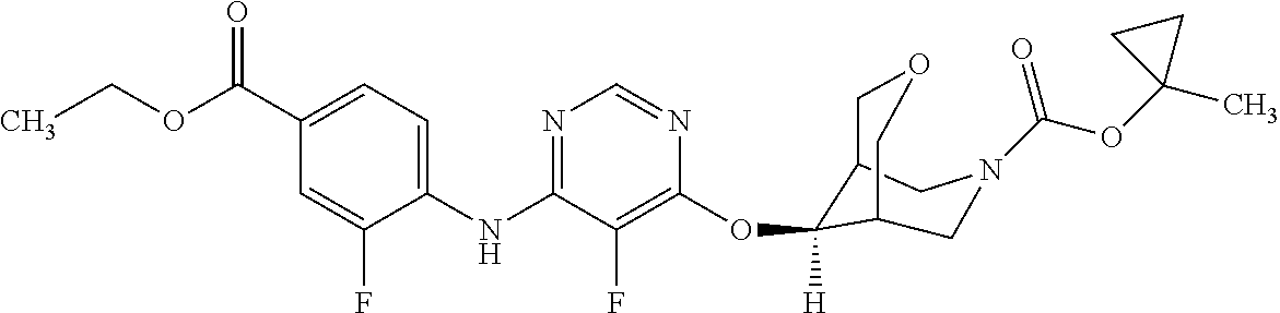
C1(NC2=NC=NC(OC3([H])C4COCC3CN(C(=O)OC3(C)CC3)C4)=C2F)=CC=C(C(OCC)=O)C=C1F
